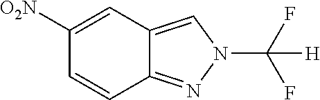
C1=CC2=NN(C(F)(F)[H])C=C2C=C1[O2N]
